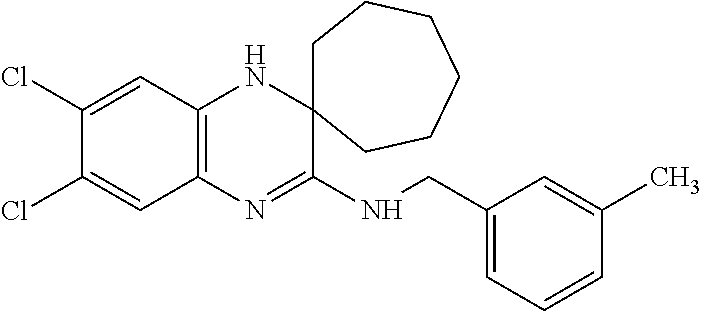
C1(Cl)=CC2=C(C=C1Cl)N=C(NCC1=CC=CC(C)=C1)C1(N2)CCCCCC1
